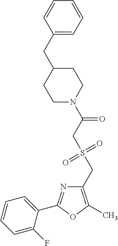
C1(CS(=O)(=O)CC(=O)N2CCC(CC3=CC=CC=C3)CC2)=C(C)OC(C2=CC=CC=C2F)=N1
